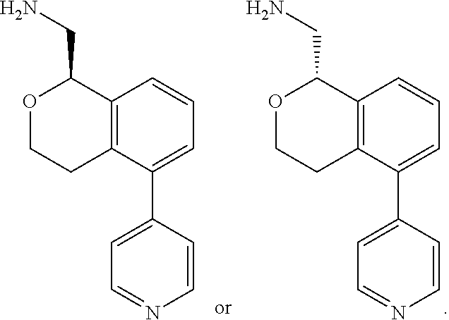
C12=C(C(C3=CC=NC=C3)=CC=C1)CCOC2CN.C12=C(C(C3=CC=NC=C3)=CC=C1)CCOC2CN
